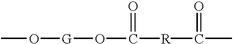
CO[G]OC([R]C(C)=O)=O
